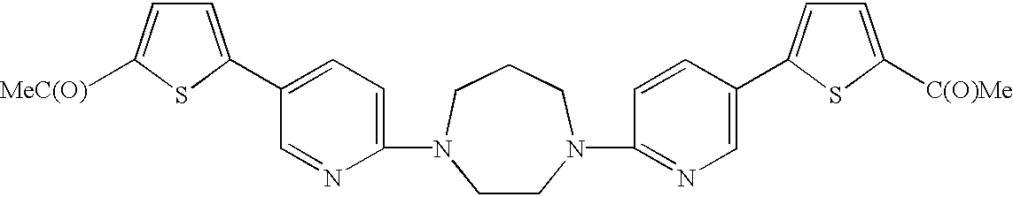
C1(N2CCN(C3=NC=C(C4=CC=C([C(O)Me])S4)C=C3)CCC2)=CC=C(C2=CC=C([MeC(O)])S2)C=N1
